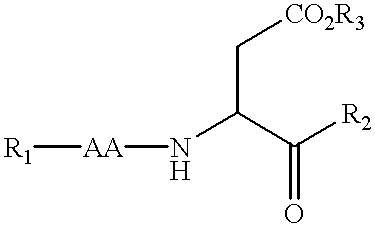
[AA]([R1])NC(C([R2])=O)C[CO2R3]
